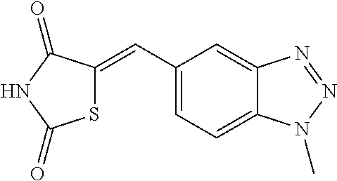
C1(C=C2SC(=O)NC2=O)=CC=C2C(=C1)N=NN2C
